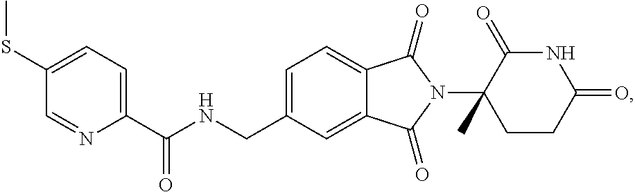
C1=C(CNC(C2=CC=C(SC)C=N2)=O)C=C2C(=C1)C(=O)N(C1(C)CCC(=O)NC1=O)C2=O
